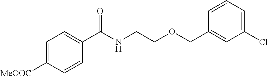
C1=C([MeOOC])C=CC(C(NCCOCC2=CC(Cl)=CC=C2)=O)=C1
